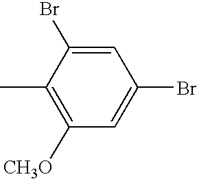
C1([CH3O])=C(C)C(Br)=CC(Br)=C1
